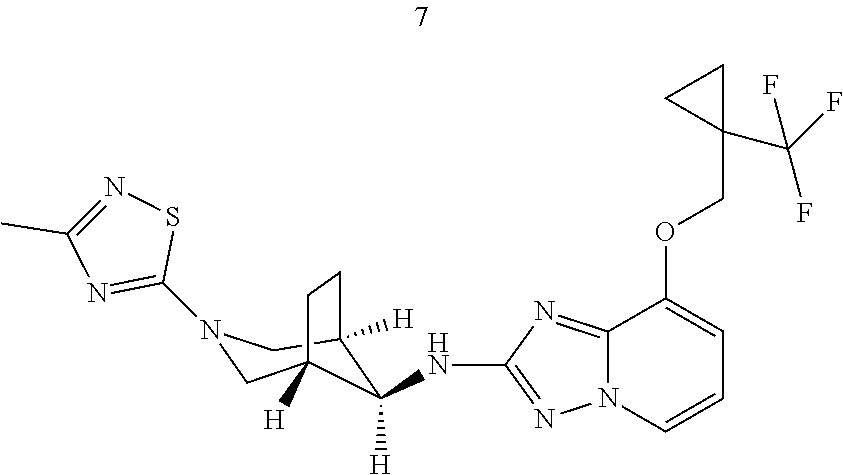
C12=NC(NC3([H])C4([H])CN(C5=NC(C)=NS5)CC3([H])CC4)=NN1C=CC=C2OCC1(C(F)(F)F)CC1
